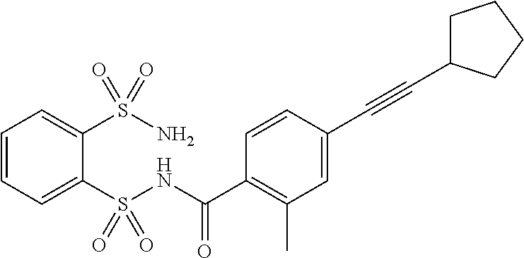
C1=CC=C(S(NC(C2=C(C)C=C(C#CC3CCCC3)C=C2)=O)(=O)=O)C(S(N)(=O)=O)=C1
